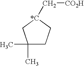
C1(C)(C)CC[*C](C[CO2H])C1
